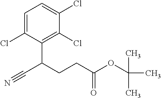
C1(Cl)=C(C(CCC(OC(C)(C)C)=O)C#N)C(Cl)=CC=C1Cl
